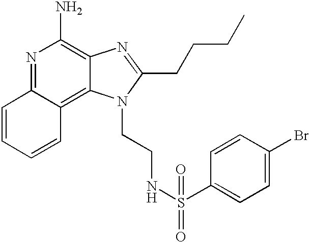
N1=C2C(=C3C(=C1N)N=C(CCCC)N3CCNS(C1=CC=C(Br)C=C1)(=O)=O)C=CC=C2
